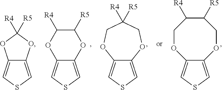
C12=CSC=C1OC([R5])C([R4])O2.C12=CSC=C1OCC([R4])([R5])CO2.C12=CSC=C1OCC([R5])C([R4])CO2.C12=CSC=C1OC([R4])([R5])O2
